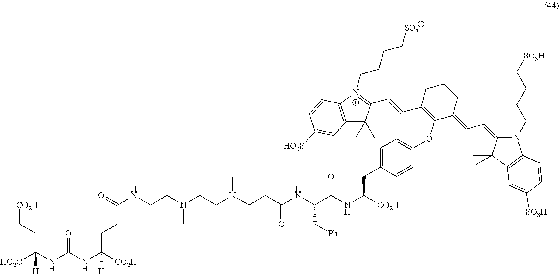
[CO2H]CCC(NC(NC([CO2H])(CCC(NCCN(CCN(CCC(NC(C(NC([CO2H])CC1=CC=C(OC2=C(C=CC3=[N+](CCCC[SO3])C4=C(C3(C)C)C=C([HO3S])C=C4)CCCC2=CC=C2N(CCCC[SO3H])C3=C(C2(C)C)C=C([SO3H])C=C3)C=C1)=O)C[Ph])=O)C)C)=O)[H])=O)([HO2C])[H]
